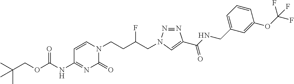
C1(NC(OCC(C)(C)C)=O)=NC(=O)N(CCC(CN2N=NC(C(NCC3=CC=CC(OC(F)(F)F)=C3)=O)=C2)F)C=C1
